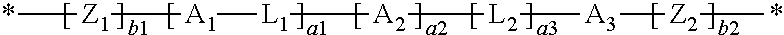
*[Z1][A1][L1][A2][L2][A3][Z2]*
